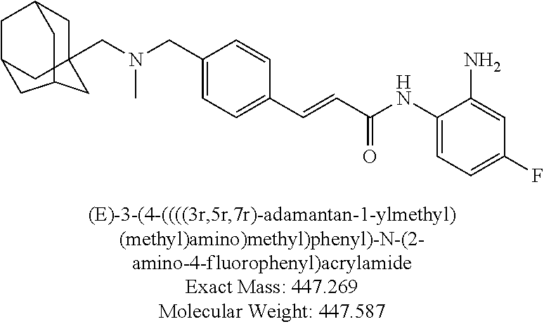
C12(CN(CC3=CC=C(C=CC(NC4=CC=C(F)C=C4N)=O)C=C3)C)CC(C)CC(C1)CCC2
